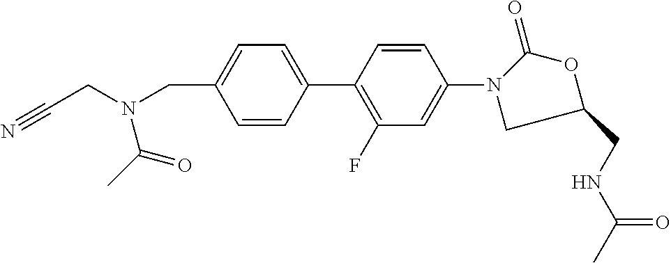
C(C1=CC=C(C2=C(F)C=C(N3C(=O)OC(CNC(C)=O)C3)C=C2)C=C1)N(CC#N)C(C)=O
